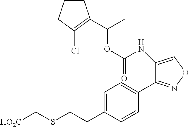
O(C(NC1=CON=C1C1=CC=C(CCSC[HO2C])C=C1)=O)C(C)C1=C(Cl)CCC1
